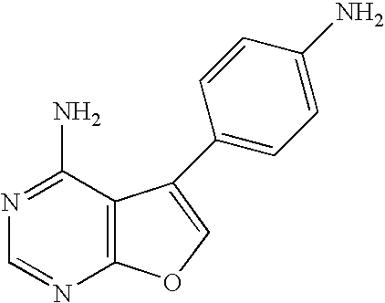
C12=C(C(N)=NC=N1)C(C1=CC=C(N)C=C1)=CO2
